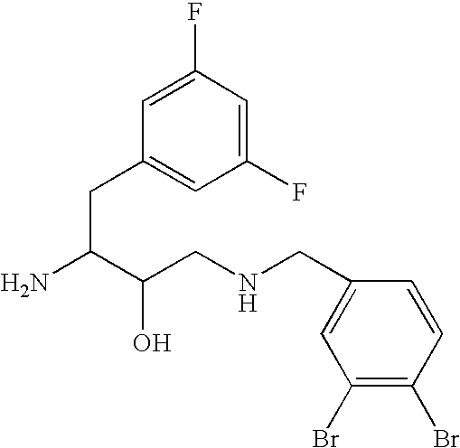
C1(F)=CC(CC(N)C(CNCC2=CC(Br)=C(Br)C=C2)O)=CC(F)=C1
